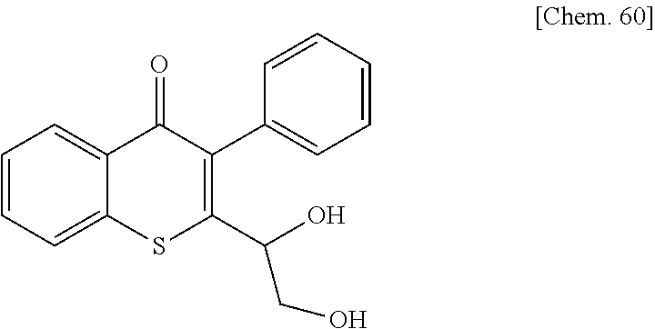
C1=CC=C2C(=C1)C(=O)C(C1=CC=CC=C1)=C(C(O)CO)S2
